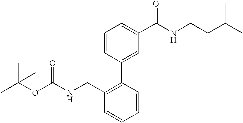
CC(OC(NCC1=C(C2=CC(C(NCCC(C)C)=O)=CC=C2)C=CC=C1)=O)(C)C
